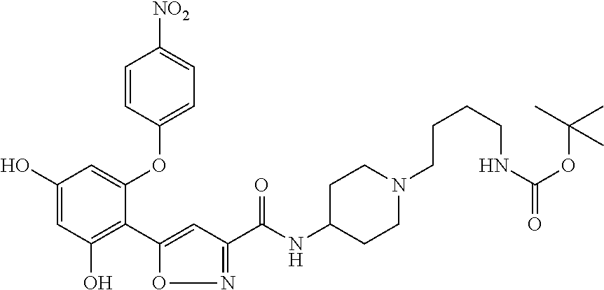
C1(O)=CC(O)=C(C2=CC(C(NC3CCN(CCCCNC(=O)OC(C)(C)C)CC3)=O)=NO2)C(OC2=CC=C([NO2])C=C2)=C1
